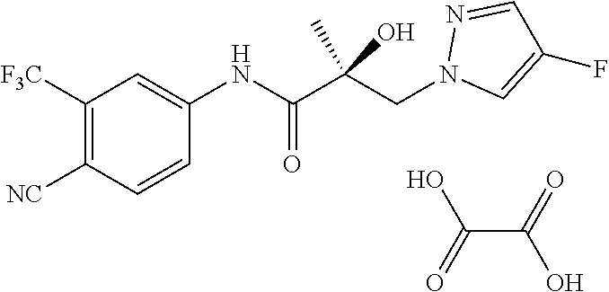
C1([F3C])=C([NC])C=CC(NC(=O)C(CN2C=C(F)C=N2)(C)O)=C1.C(=O)(C(O)=O)O
